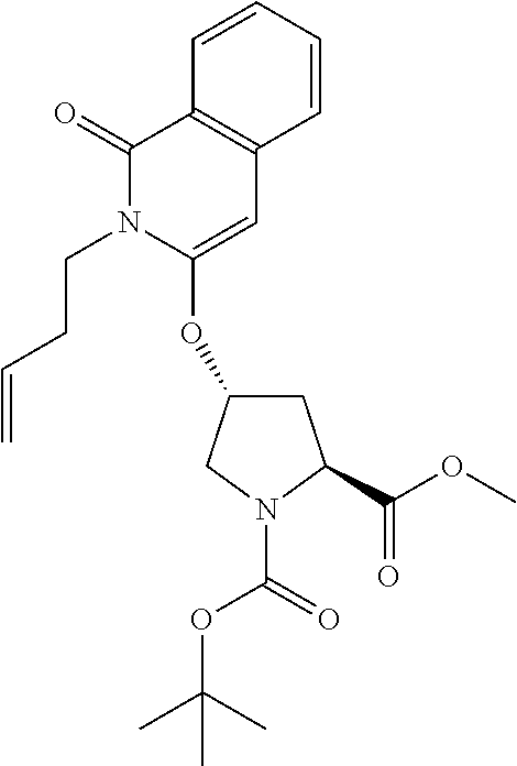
C1(=O)N(CCC=C)C(OC2CC(C(=O)OC)N(C(=O)OC(C)(C)C)C2)=CC2=C1C=CC=C2
